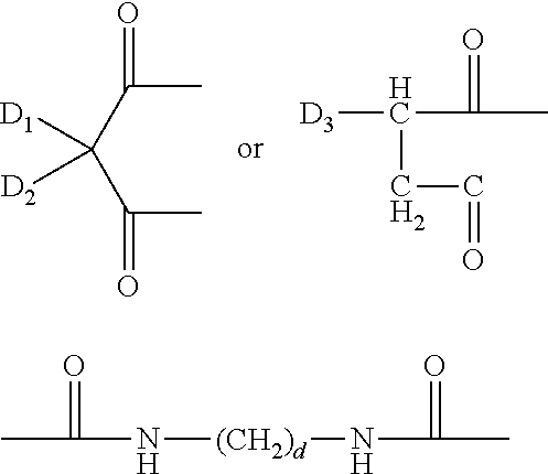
C(C)(C(C(C)=O)([D1])[D2])=O.[D3]C(C(=O)C)CC=O.N([(CH2)d]NC(=O)C)C(=O)C
